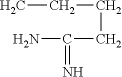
C(CC(=N)N)CC
